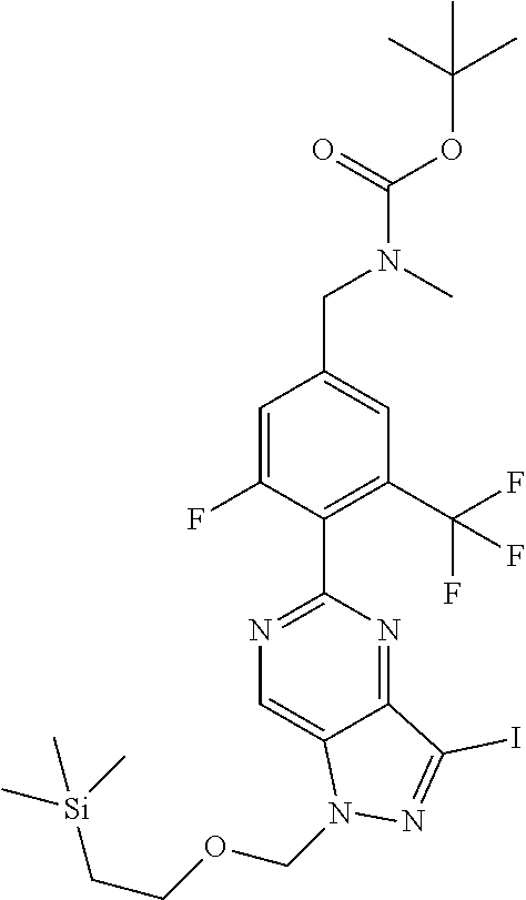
C1=C(F)C(C2=NC=C3C(=N2)C(I)=NN3COCC[Si](C)(C)C)=C(C(F)(F)F)C=C1CN(C)C(OC(C)(C)C)=O
